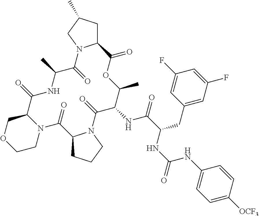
C12CCCN1C(=O)C(NC(=O)C(CC1=CC(F)=CC(F)=C1)NC(NC1=CC=C([OCF3])C=C1)=O)C(C)OC(=O)C1CC(C)CN1C(=O)C(C)NC(=O)C1N(C2=O)CCOC1
